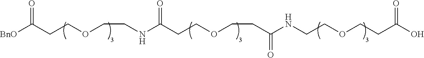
[BnO]C(CCOCCNC(CCOCCC(NCCOCCC(O)=O)=O)=O)=O
